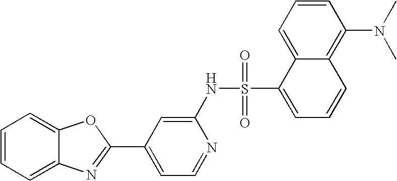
C1=CC=C2C(=C1)OC(C1=CC=NC(NS(C3=CC=CC4=C(N(C)C)C=CC=C34)(=O)=O)=C1)=N2
